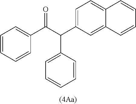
C1=C(C(C(C2=CC=CC=C2)=O)C2=CC=CC=C2)C=C2C(=C1)C=CC=C2
